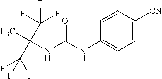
O=C(NC1=CC=C([CN])C=C1)NC(C)(C(F)(F)F)C(F)(F)F
